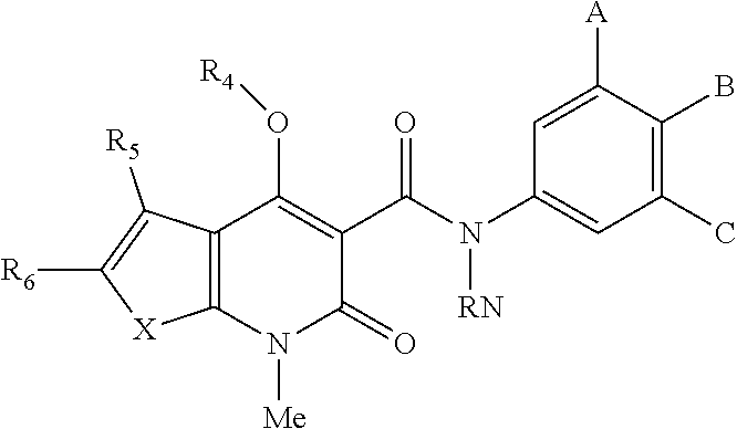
N1([Me])C(=O)C(C(N([RN])C2=CC(C)=C(B)C([A])=C2)=O)=C(O[R4])C2=C1[X]C([R6])=C2[R5]
